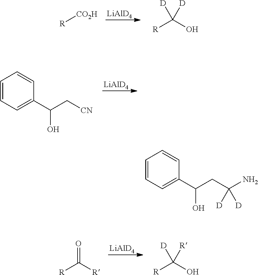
[LiAlD4].[R][CO2H].[R]C(O)([D])[D].[LiAlD4].C1=CC=C(C(C[CN])O)C=C1.[LiAlD4].[R]C([R])=O.[R]C(O)([D])[R].C1=CC=C(C(CC(N)([D])[D])O)C=C1
